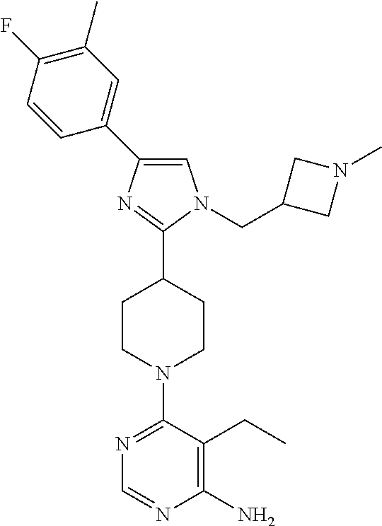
N1=C(N2CCC(C3=NC(C4=CC(C)=C(F)C=C4)=CN3CC3CN(C)C3)CC2)C(CC)=C(N)N=C1
